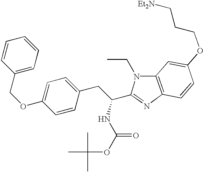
C1=C(OCC2=CC=CC=C2)C=CC(CC(NC(OC(C)(C)C)=O)C2=NC3=C(N2CC)C=C(OCCC[Et2N])C=C3)=C1
